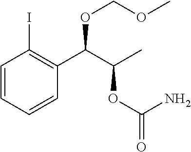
C1=CC=CC(C(C(C)OC(=O)N)OCOC)=C1I
